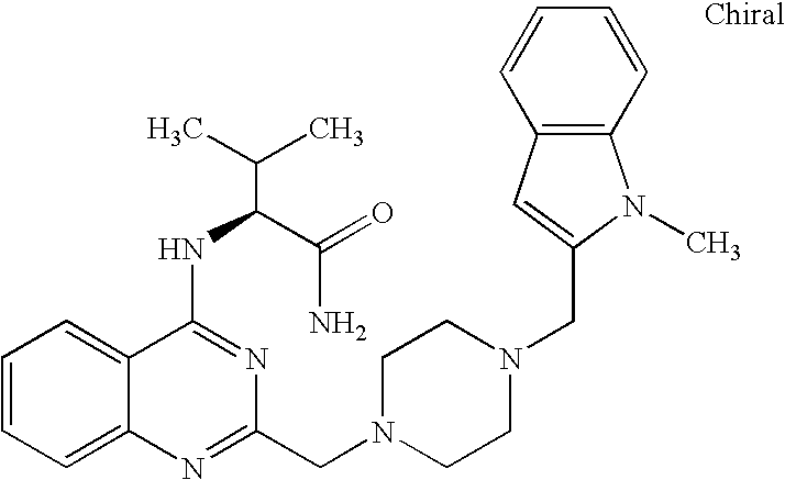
C1=CC=C2C(=C1)C(NC(C(N)=O)C(C)C)=NC(CN1CCN(CC3=CC4=C(C=CC=C4)N3C)CC1)=N2
